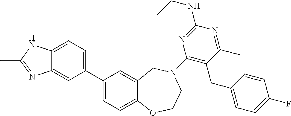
C1(C2=CC=C3C(=C2)N=C(C)N3)=CC=C2C(=C1)CN(C1=C(CC3=CC=C(F)C=C3)C(C)=NC(NCC)=N1)CCO2
